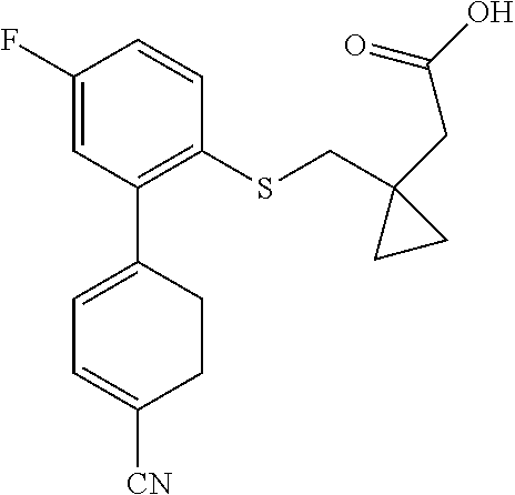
C1(F)=CC(C2=CC=C([CN])CC2)=C(SCC2(CC(O)=O)CC2)C=C1
